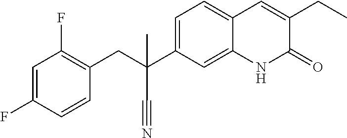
C(C1=C(F)C=C(F)C=C1)C(C#N)(C1=CC=C2C(=C1)NC(=O)C(CC)=C2)C
